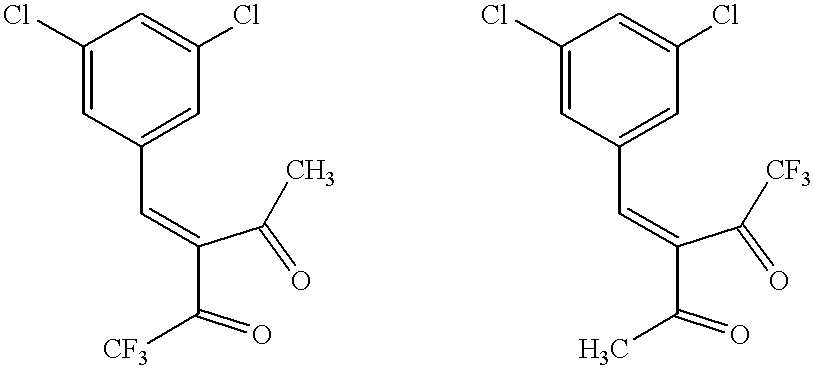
C1(C=C(C(=O)[CF3])C(=O)C)=CC(Cl)=CC(Cl)=C1.C1(C=C(C(=O)C)C(=O)[CF3])=CC(Cl)=CC(Cl)=C1
